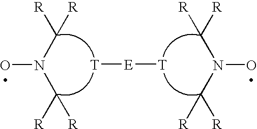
[R]C(N(C([R])[R])O)[R].[R]C(N(C([R])[R])O)[R].[T][E][T]
